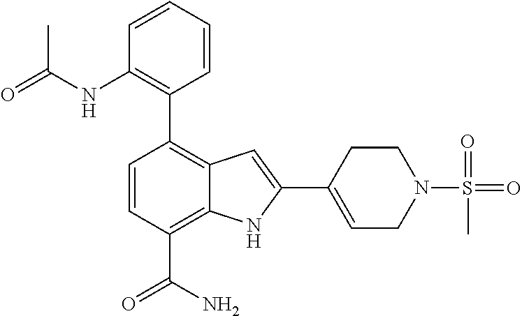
C1(C2=C(NC(=O)C)C=CC=C2)=C2C(=C(C(N)=O)C=C1)NC(C1=CCN(S(=O)(=O)C)CC1)=C2
